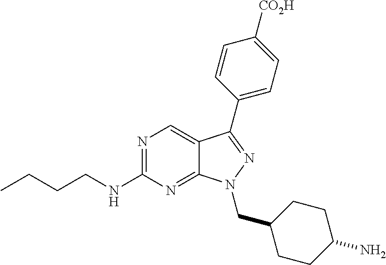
N1=C(NCCCC)N=C2C(=C1)C(C1=CC=C([CO2H])C=C1)=NN2CC1CCC(N)CC1
